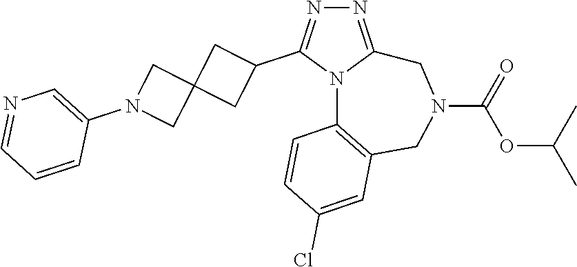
N1=C2N(C(C3CC4(C3)CN(C3=CN=CC=C3)C4)=N1)C1=C(CN(C(OC(C)C)=O)C2)C=C(Cl)C=C1
